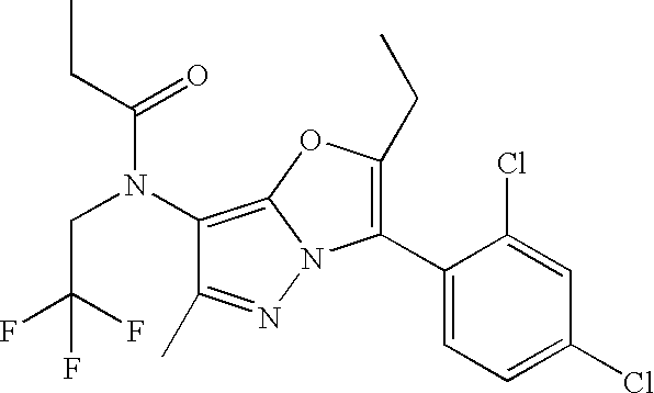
C1(N(C(=O)CC)CC(F)(F)F)=C2N(N=C1C)C(C1=CC=C(Cl)C=C1Cl)=C(CC)O2
